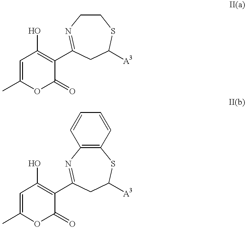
C1CN=C(C2=C(O)C=C(C)OC2=O)CC([A3])S1.C12=C(N=C(C3=C(O)C=C(C)OC3=O)CC([A3])S1)C=CC=C2
